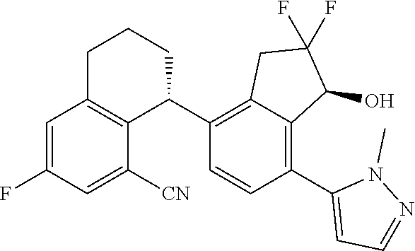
C1=C(F)C=C([CN])C2=C1CCCC2C1=C2C(=C(C3=CC=NN3C)C=C1)C(O)C(F)(F)C2
